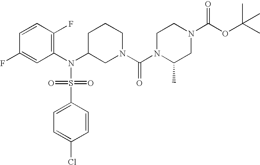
C1=CC(F)=C(N(C2CN(C(=O)N3C(C)CN(C(OC(C)(C)C)=O)CC3)CCC2)S(=O)(=O)C2=CC=C(Cl)C=C2)C=C1F
